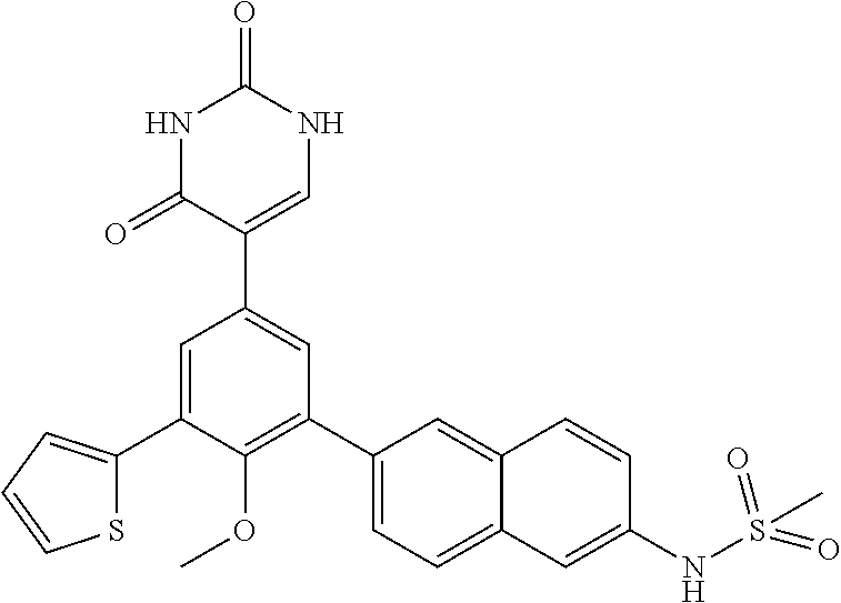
N1C(=O)C(C2=CC(C3=CC=C4C(=C3)C=CC(NS(C)(=O)=O)=C4)=C(OC)C(C3=CC=CS3)=C2)=CNC1=O
